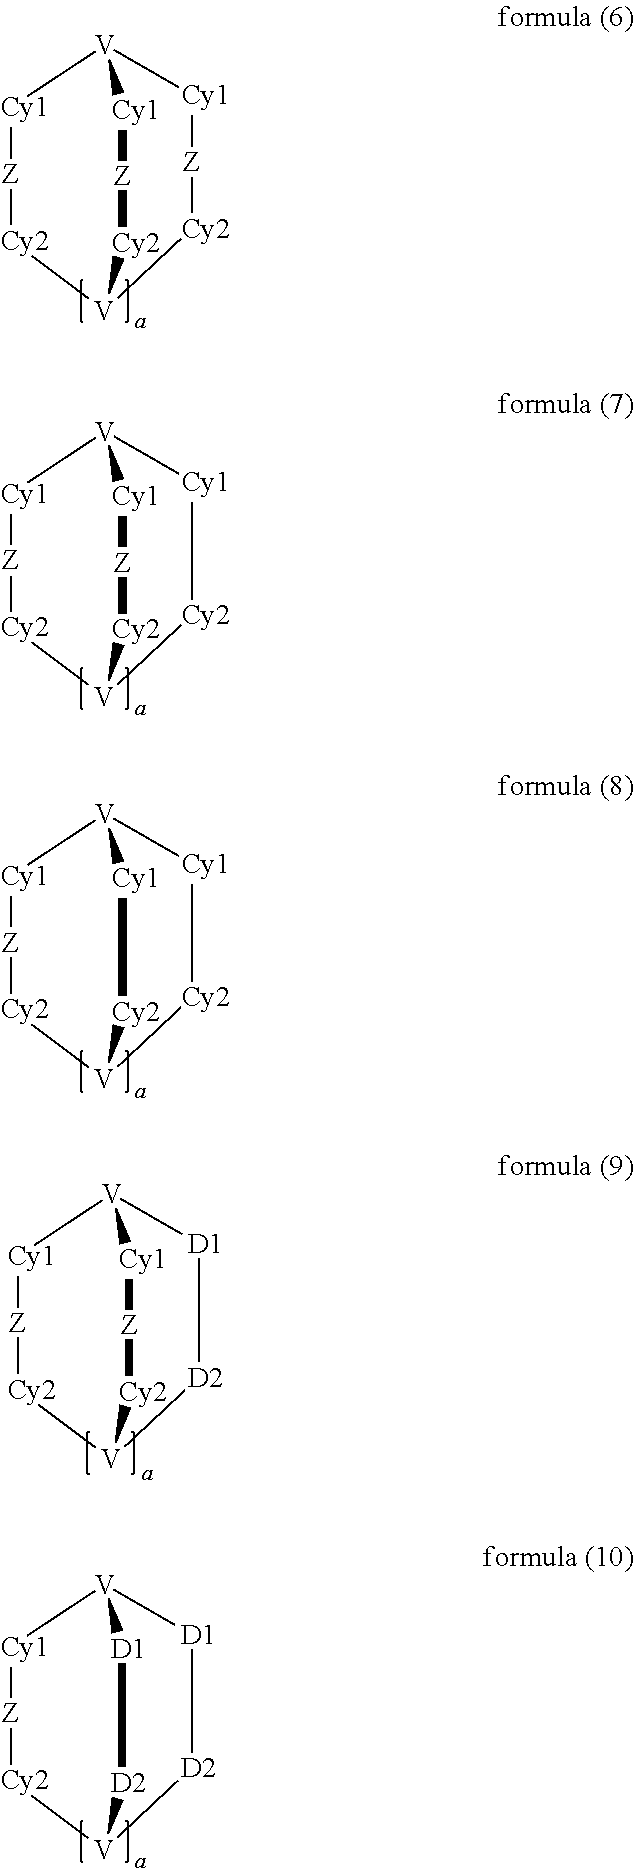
[Cy1]1[Z][Cy2][V]2[Cy2][Z][Cy1][V]1[Cy1][Z][Cy2]2.[Cy1]1[Z][Cy2][V]2[Cy2][Z][Cy1][V]1[Cy1][Cy2]2.[Cy1]1[Z][Cy2][V]2[Cy2][Cy1][V]1[Cy1][Cy2]2.[Cy1]1[Z][Cy2][V]2[Cy2][Z][Cy1][V]1[D1][D2]2.[Cy1]1[Z][Cy2][V]2[D2][D1][V]1[D1][D2]2
